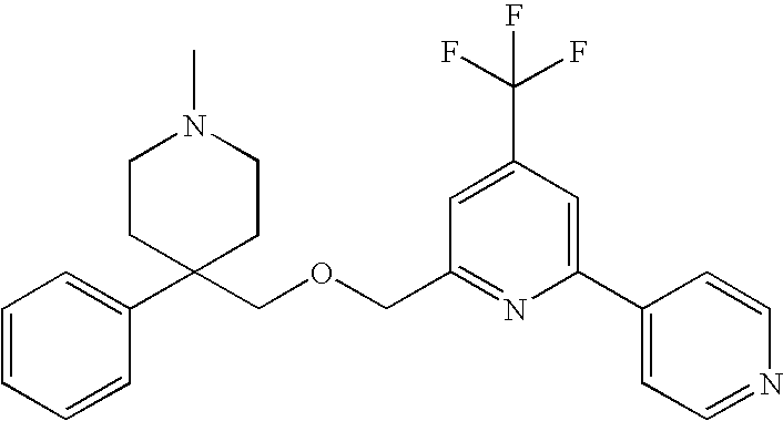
C1=CC=C(C2(COCC3=NC(C4=CC=NC=C4)=CC(C(F)(F)F)=C3)CCN(C)CC2)C=C1
